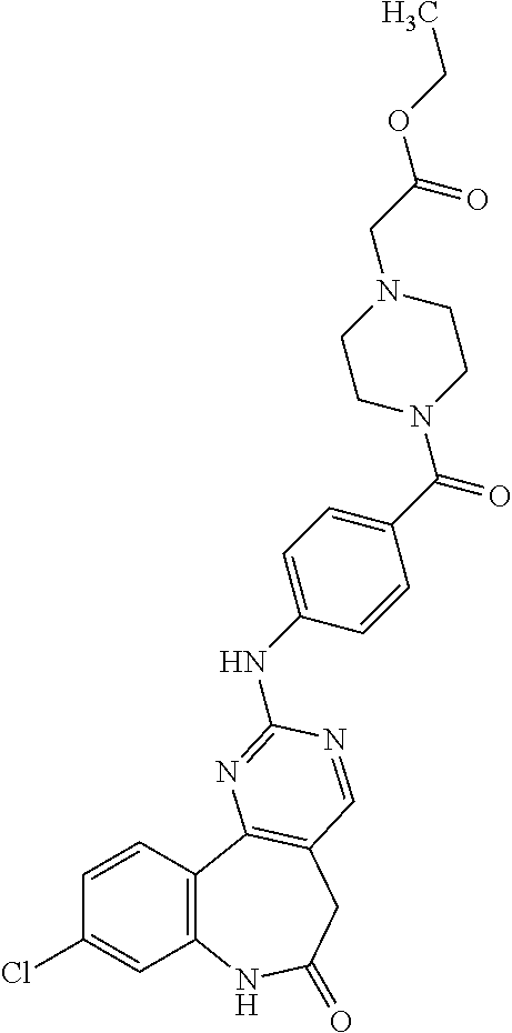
C1=CC2=C(C=C1Cl)NC(=O)CC1=C2N=C(NC2=CC=C(C(N3CCN(CC(OCC)=O)CC3)=O)C=C2)N=C1
